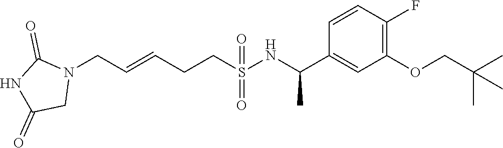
N1(CC=CCCS(=O)(=O)NC(C2=CC(OCC(C)(C)C)=C(F)C=C2)C)C(=O)NC(=O)C1
